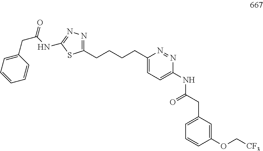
N1=C(CCCCC2=CC=C(NC(CC3=CC=CC(OC[CF3])=C3)=O)N=N2)SC(NC(=O)CC2=CC=CC=C2)=N1
